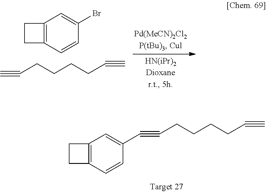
C12=C(C=CC(C#CCCCCC#C)=C1)CC2.C12=C(C=CC(Br)=C1)CC2.C#CCCCCC#C
